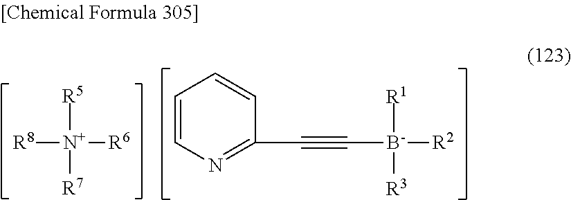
[R8][N+]([R5])([R7])[R6].C1=CN=C(C#C[B-]([R1])([R3])[R2])C=C1
